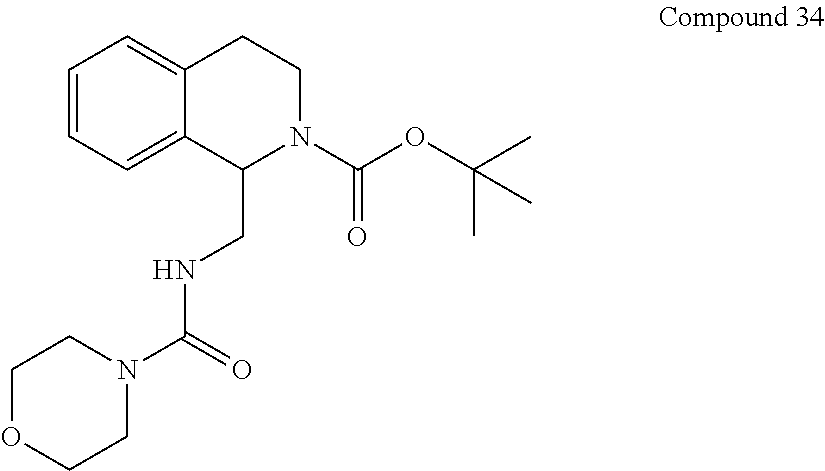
C1=CC=C2C(=C1)CCN(C(OC(C)(C)C)=O)C2CNC(N1CCOCC1)=O
